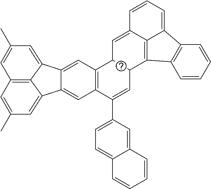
C12=CC3=C(C=C1C1=CC(C)=CC4=C1C2=CC(C)=C4)C(C1=CC=C2C(=C1)C=CC=C2)=CC1C3C=C2C3=C1C1=C(C3=CC=C2)C=CC=C1
